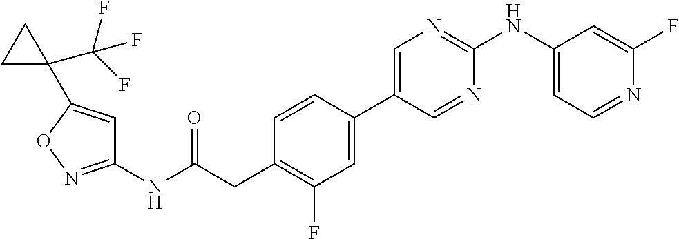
C1(NC(=O)CC2=C(F)C=C(C3=CN=C(NC4=CC=NC(F)=C4)N=C3)C=C2)=NOC(C2(C(F)(F)F)CC2)=C1
